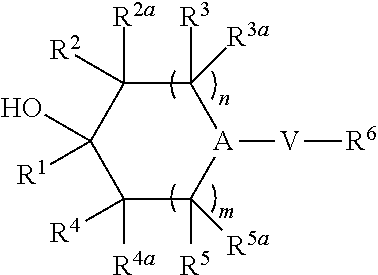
C1([R4a])([R4])C([R5])([R5a])[A]([V][R6])C([R3])([R3a])C([R2a])([R2])C1([R1])O
